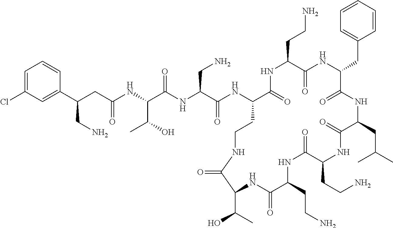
C(C(NC(C(NC(C(NC1C(=O)NC(CCN)C(=O)NC(CC2=CC=CC=C2)C(=O)NC(CC(C)C)C(=O)NC(CCN)C(=O)NC(CCN)C(=O)NC(C(C)O)C(=O)NCC1)=O)CN)=O)C(O)C)=O)C(C1=CC(Cl)=CC=C1)CN
